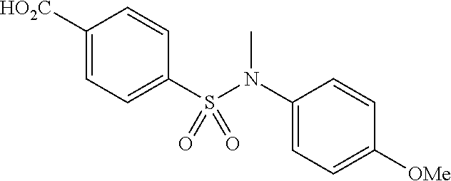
C1([HO2C])=CC=C(S(N(C)C2=CC=C([OMe])C=C2)(=O)=O)C=C1
